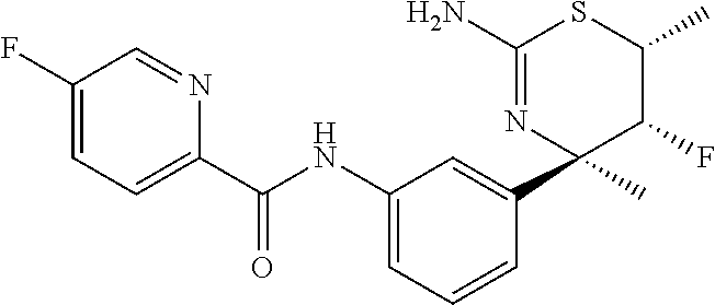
C1(C(NC2=CC=CC(C3(C)C(F)C(C)SC(N)=N3)=C2)=O)=CC=C(F)C=N1
